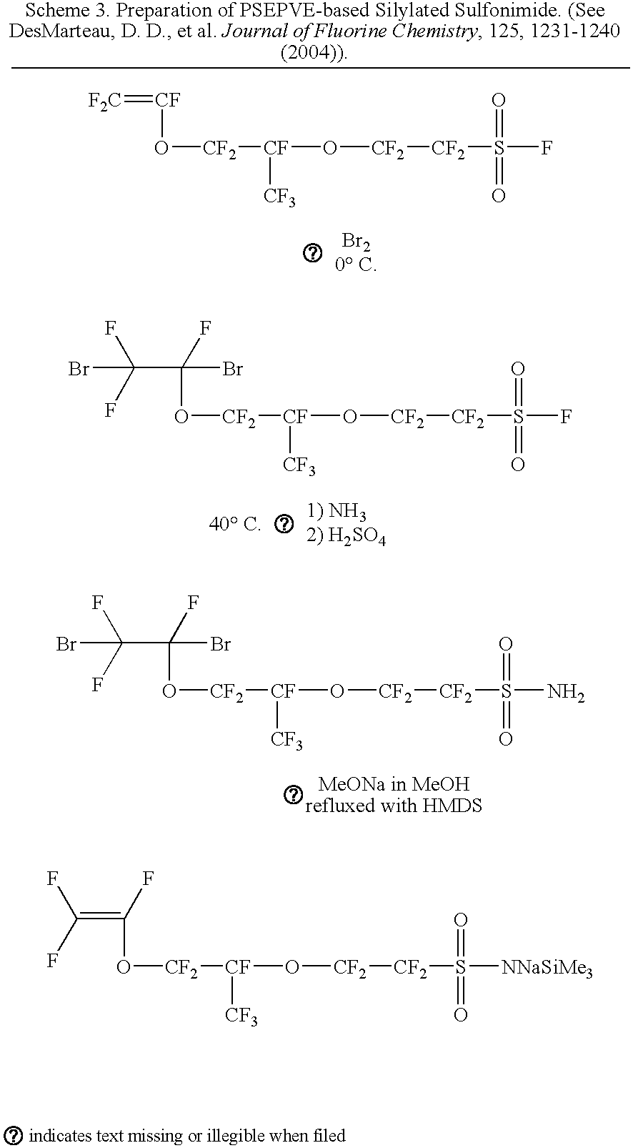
C(O[CF2][CF](O[CF2][CF2]S(F)(=O)=O)[CF3])(Br)(C(Br)(F)F)F.C(O[CF2][CF](O[CF2][CF2]S(N)(=O)=O)[CF3])(Br)(C(Br)(F)F)F.[CF](O[CF2][CF](O[CF2][CF2]S(F)(=O)=O)[CF3])=[F2C].C(O[CF2][CF](O[CF2][CF2]S([NNaSiMe3])(=O)=O)[CF3])(=C(F)F)F
